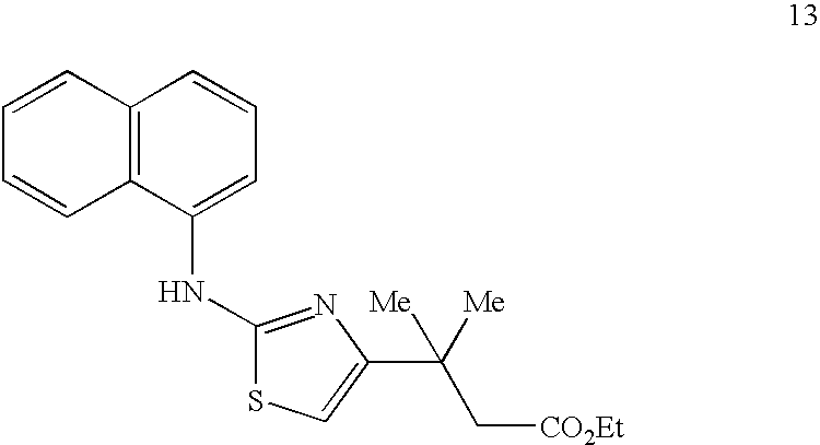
C12=C(C(NC3=NC(C(C[CO2Et])([Me])[Me])=CS3)=CC=C1)C=CC=C2
